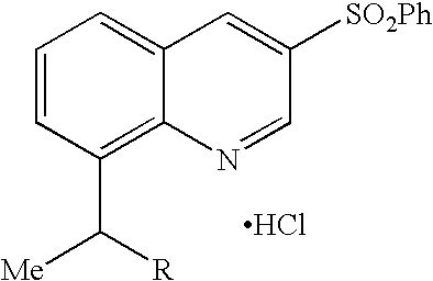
C1=CC(C([R])[Me])=C2C(=C1)C=C([SO2Ph])C=N2.Cl
